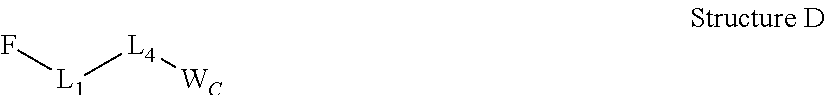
[L4]([L1]F)[WC]
